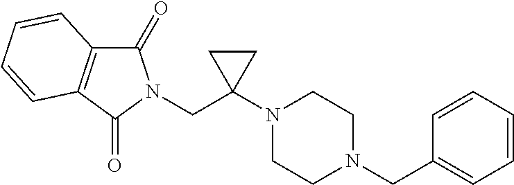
C1=CC=CC=C1CN1CCN(C2(CN3C(=O)C4=C(C3=O)C=CC=C4)CC2)CC1
